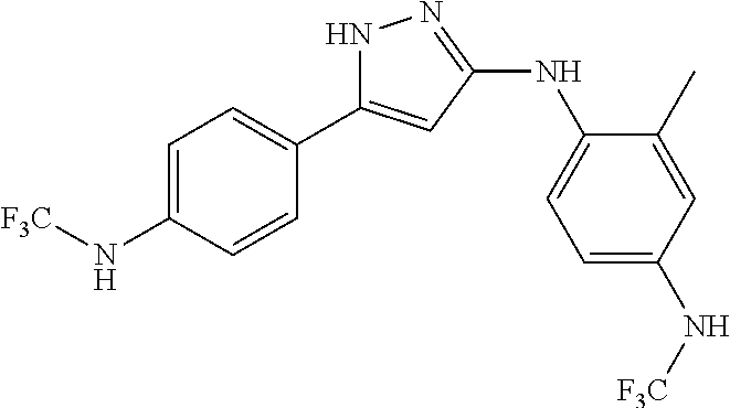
N1C(C2=CC=C(N[F3C])C=C2)=CC(NC2=CC=C(N[F3C])C=C2C)=N1
